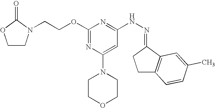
C1CN(CCOC2=NC(N3CCOCC3)=CC(NN=C3CCC4=C3C=C(C)C=C4)=N2)C(=O)O1
